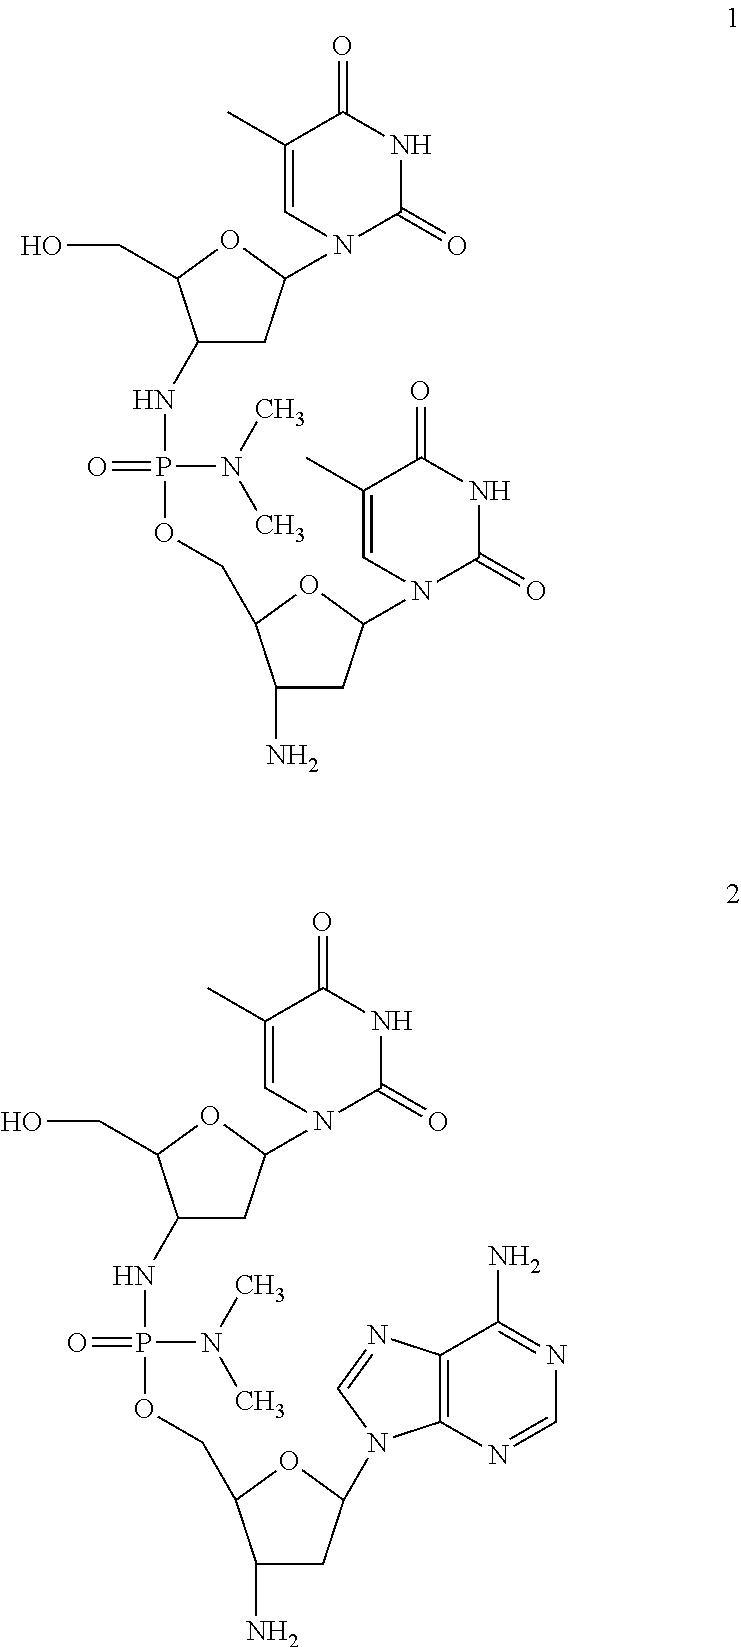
C1(C)=CN(C2CC(NP(=O)(OCC3C(N)CC(N4C5=C(C(N)=NC=N5)N=C4)O3)N(C)C)C(CO)O2)C(=O)NC1=O.C1(C)=CN(C2CC(NP(=O)(OCC3C(N)CC(N4C(=O)NC(=O)C(C)=C4)O3)N(C)C)C(CO)O2)C(=O)NC1=O
